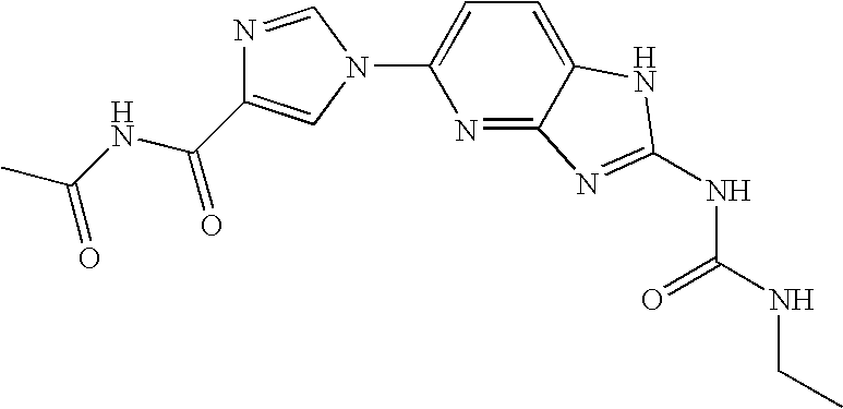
C1=C(N2C=NC(C(NC(C)=O)=O)=C2)N=C2C(=C1)NC(NC(NCC)=O)=N2
